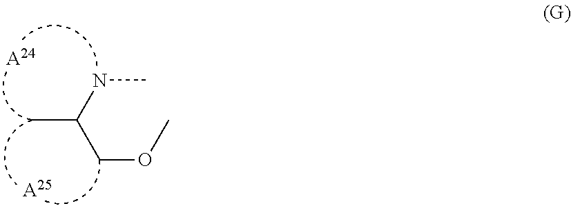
C(OC)C(NC)C.[A25].[A24]
